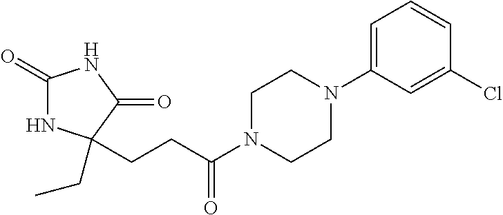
C1(=O)NC(CC)(CCC(N2CCN(C3=CC=CC(Cl)=C3)CC2)=O)C(=O)N1
